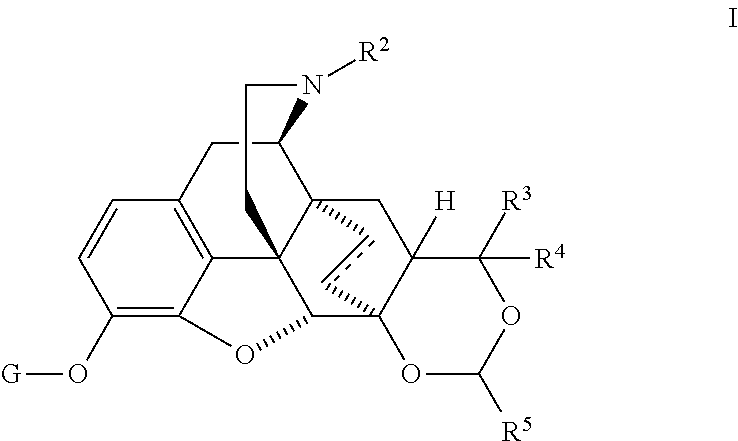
C1(O[G])=C2C3=C(C=C1)CC1N([R2])CCC34C(O2)C23C([H])(CC41cc2)C([R3])([R4])OC([R5])O3
